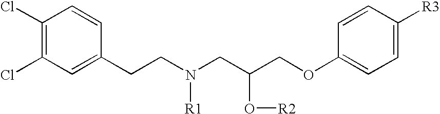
C1(Cl)=C(Cl)C=C(CCN(CC(COC2=CC=C([R3])C=C2)O[R2])[R1])C=C1
